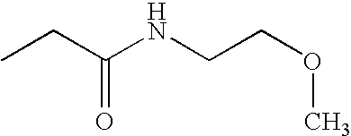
C(CNC(CC)=O)OC
